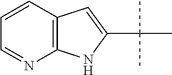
C1=CC2=C(N=C1)NC(C(C)(C)C)=C2
